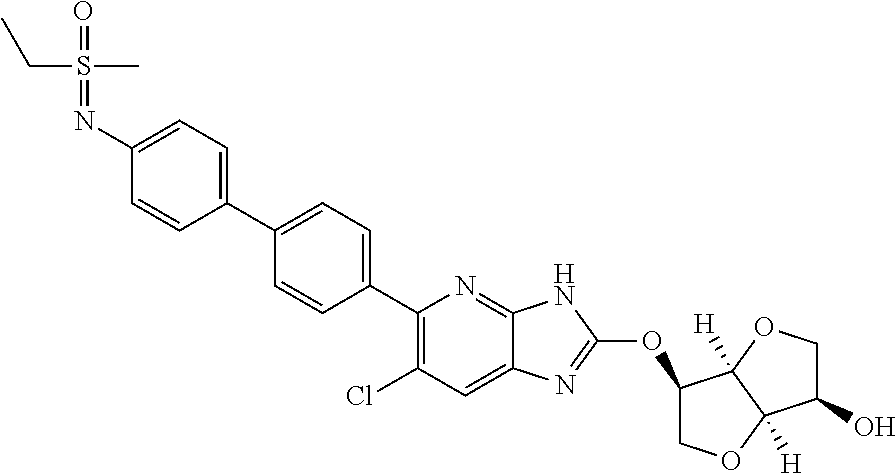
C1(C2=CC=C(C3=CC=C(N=S(=O)(CC)C)C=C3)C=C2)=C(Cl)C=C2C(=N1)NC(OC1COC3([H])C1([H])OCC3O)=N2
